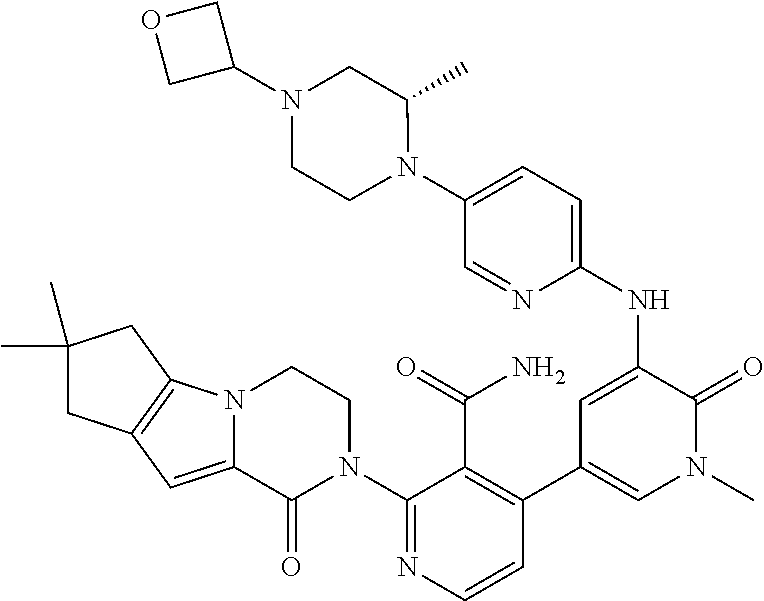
C1(N2CCN3C(=CC4=C3CC(C)(C)C4)C2=O)=NC=CC(C2=CN(C)C(=O)C(NC3=CC=C(N4C(C)CN(C5COC5)CC4)C=N3)=C2)=C1C(=O)N
